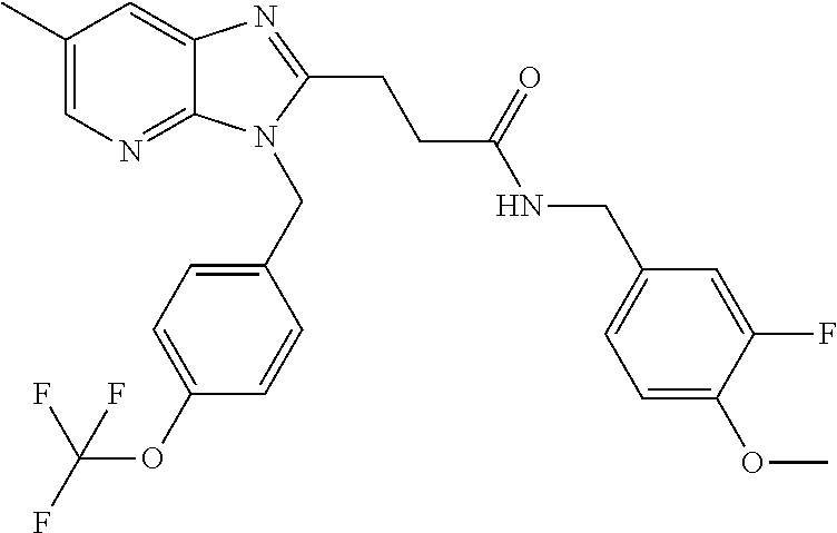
C1(C)=CN=C2C(=C1)N=C(CCC(NCC1=CC=C(OC)C(F)=C1)=O)N2CC1=CC=C(OC(F)(F)F)C=C1
